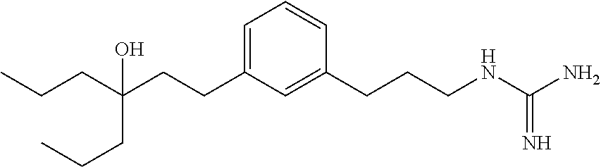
C(CC(CCC)(CCC1=CC=CC(CCCNC(N)=N)=C1)O)C
